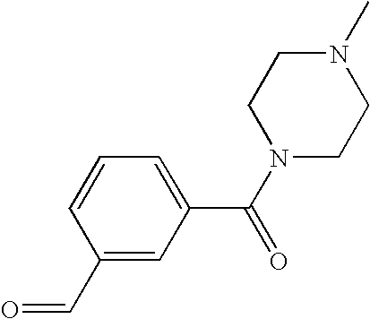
N1(C)CCN(C(C2=CC=CC(C=O)=C2)=O)CC1
